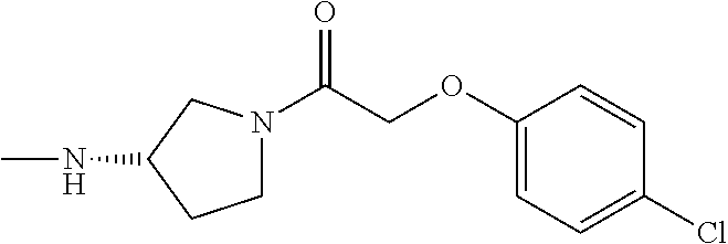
CNC1CCN(C(COC2=CC=C(Cl)C=C2)=O)C1
